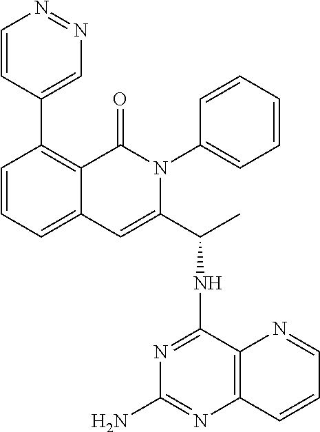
C12=CC=CC(C3=CN=NC=C3)=C1C(=O)N(C1=CC=CC=C1)C(C(NC1=NC(N)=NC3=C1N=CC=C3)C)=C2
